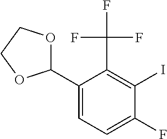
C1(C2=CC=C(F)C(I)=C2C(F)(F)F)OCCO1
